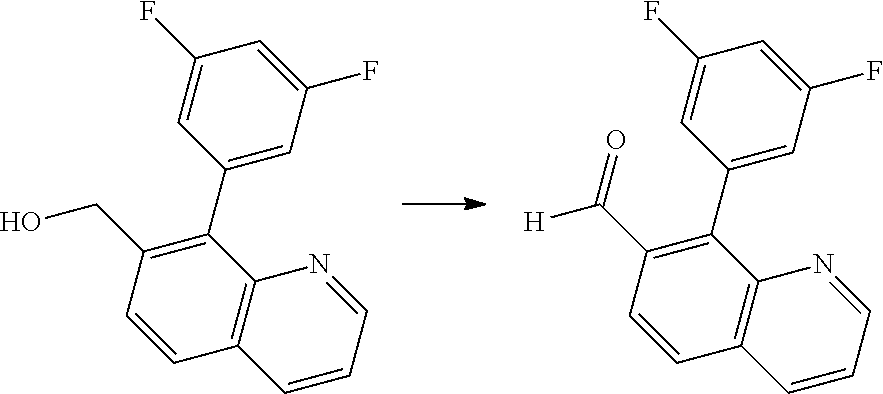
C1(C2=CC(F)=CC(F)=C2)=C(CO)C=CC2=C1N=CC=C2.C1(C2=CC(F)=CC(F)=C2)=C(C([H])=O)C=CC2=C1N=CC=C2
